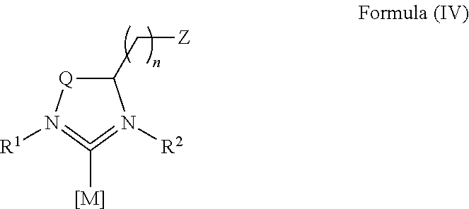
C1(C[Z])[Q]N([R1])=C([[M]])=N1[R2]
